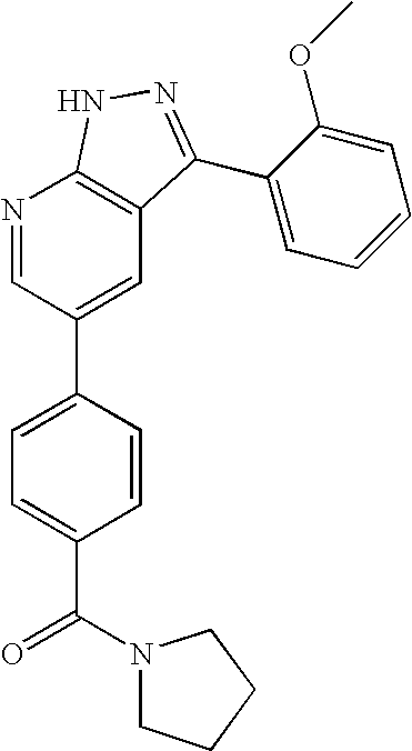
N1=CC(C2=CC=C(C(=O)N3CCCC3)C=C2)=CC2=C1NN=C2C1=CC=CC=C1OC
